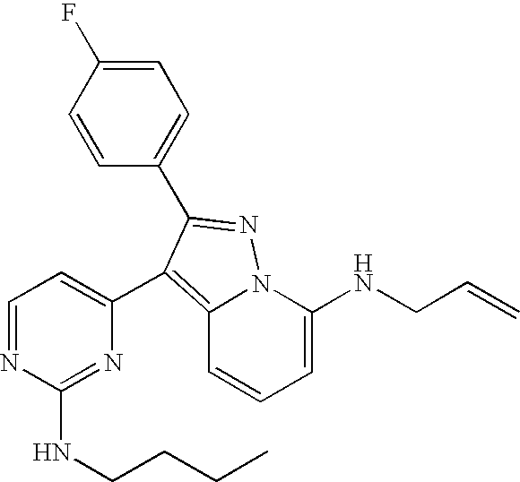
C12=C(C3=CC=NC(NCCCC)=N3)C(C3=CC=C(F)C=C3)=NN1C(NCC=C)=CC=C2
